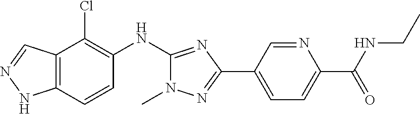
C12=C(C=CC(NC3=NC(C4=CC=C(C(=O)NCC)N=C4)=NN3C)=C1Cl)NN=C2
